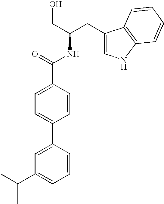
C1=C(C2=CC(C(C)C)=CC=C2)C=CC(C(=O)NC(CO)CC2=CNC3=C2C=CC=C3)=C1
